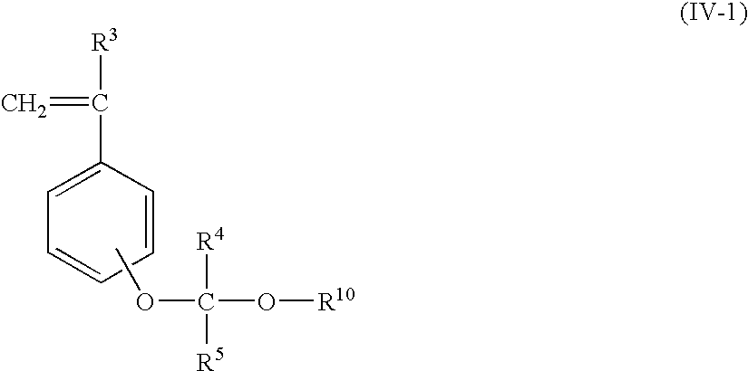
[R3]C(C1=CC=CC=C1)=C.COC(O[R10])([R4])[R5]
